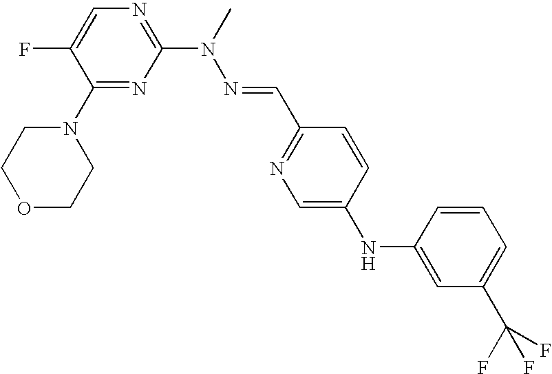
N1=C(N(N=CC2=NC=C(NC3=CC(C(F)(F)F)=CC=C3)C=C2)C)N=C(N2CCOCC2)C(F)=C1
